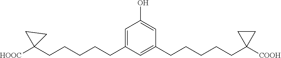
C1(CCCCCC2([HOOC])CC2)=CC(O)=CC(CCCCCC2([COOH])CC2)=C1
